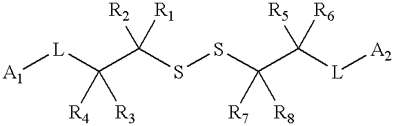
[A1][L]C(C(SSC(C([L][A2])([R5])[R6])([R7])[R8])([R2])[R1])([R4])[R3]
